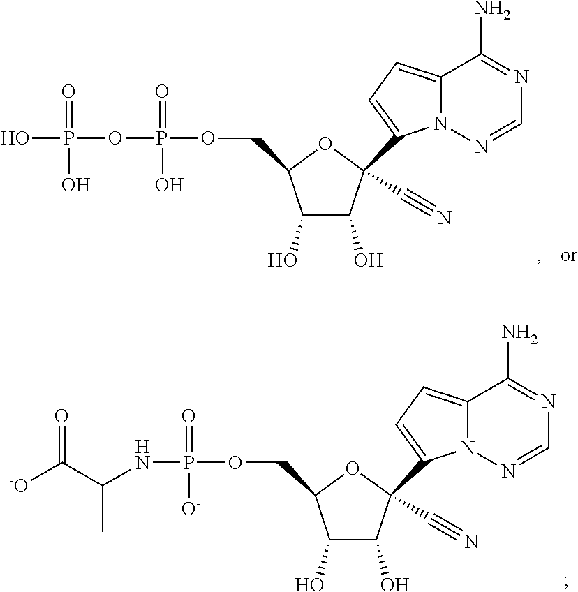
C1=NN2C(=CC=C2C2(C#N)C(O)C(O)C(COP(OP(O)(=O)O)(=O)O)O2)C(N)=N1.C1=NN2C(=CC=C2C2(C#N)C(O)C(O)C(COP(NC(C([-O])=O)C)(=O)[O-])O2)C(N)=N1
